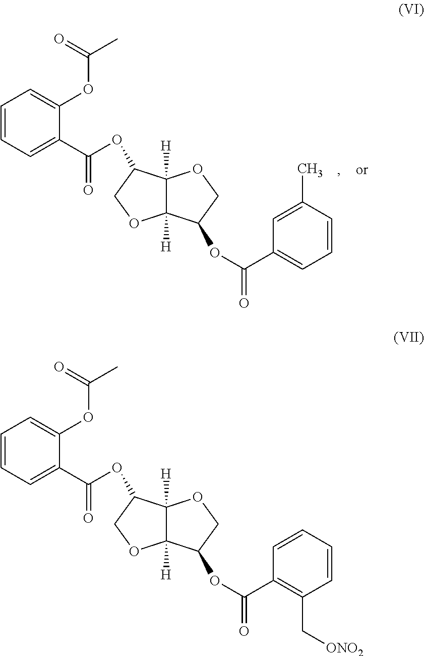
C12([H])C([H])(C(OC(=O)C3=CC=CC=C3OC(=O)C)CO1)OCC2OC(C1=C(C[ONO2])C=CC=C1)=O.C12([H])C([H])(C(OC(=O)C3=CC=CC=C3OC(=O)C)CO1)OCC2OC(C1=CC=CC(C)=C1)=O
